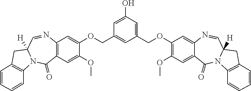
C1=C(O)C=C(COC2=C(OC)C=C3C(=C2)N=CC2([H])N(C3=O)C3=C(C2)C=CC=C3)C=C1COC1=CC2=C(C=C1OC)C(=O)N1C([H])(C=N2)CC2=C1C=CC=C2
